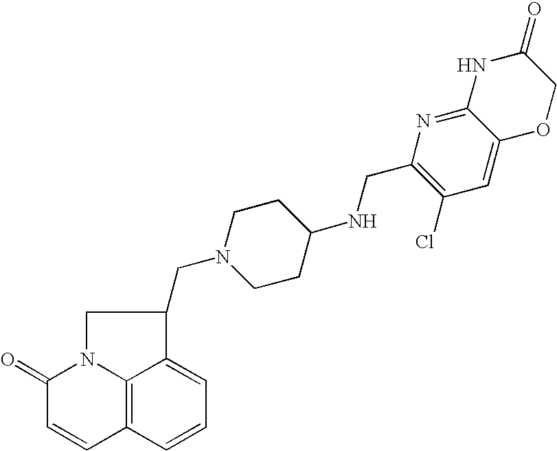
C12=C3C=CC=C1C(CN1CCC(NCC4=C(Cl)C=C5C(=N4)NC(=O)CO5)CC1)CN2C(=O)C=C3
